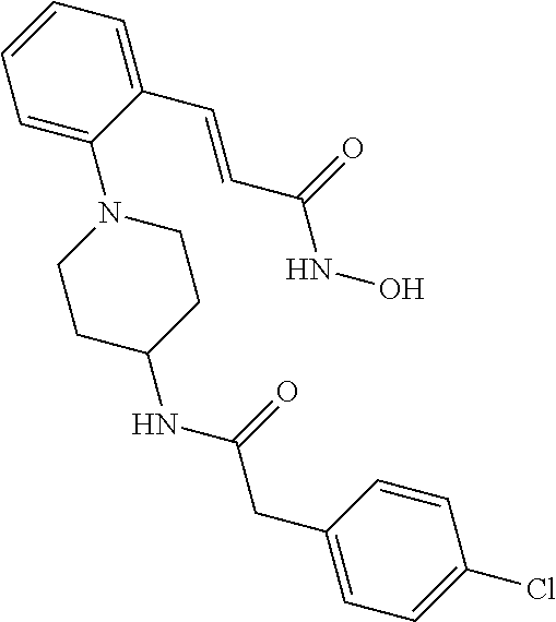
C1=C(N2CCC(NC(CC3=CC=C(Cl)C=C3)=O)CC2)C(C=CC(NO)=O)=CC=C1
